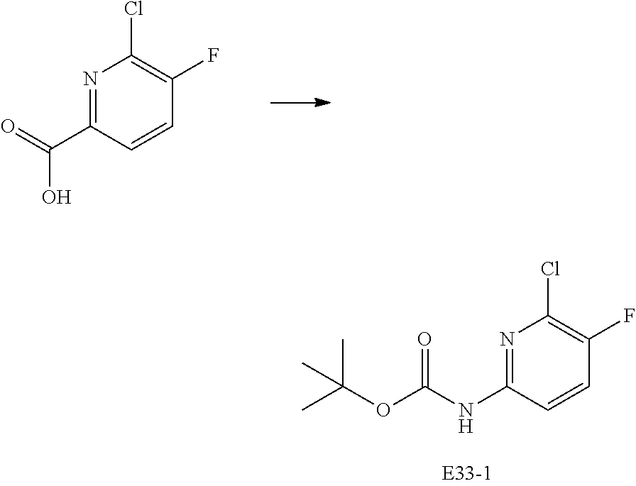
C1=CC(F)=C(Cl)N=C1C(=O)O.O=C(OC(C)(C)C)NC1=NC(Cl)=C(F)C=C1
